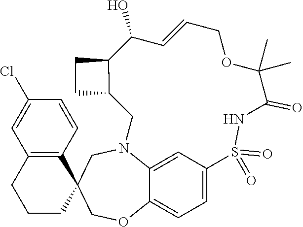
C12=CC3=CC=C1OCC1(CN2CC2C(C(O)C=CCOC(C)(C)C(=O)NS3(=O)=O)CC2)C2=C(CCC1)C=C(Cl)C=C2
